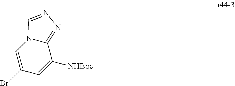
C1(Br)=CN2C(=NN=C2)C([NHBoc])=C1
